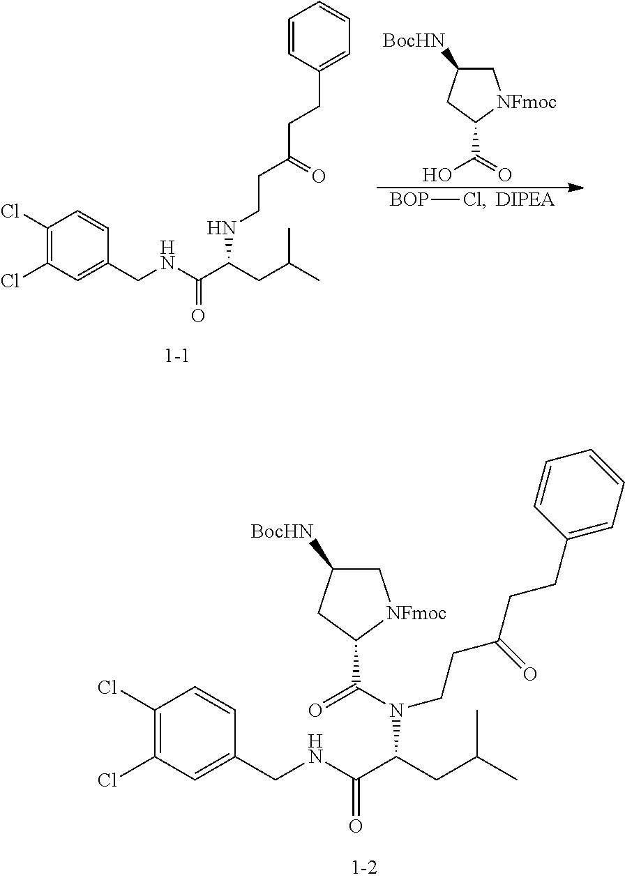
C1(Cl)=C(Cl)C=C(CNC(C(CC(C)C)NCCC(CCC2=CC=CC=C2)=O)=O)C=C1.[BOP]Cl.[DIPEA].C1C([BocHN])CC(C(=O)O)[NFmoc]1.C1(Cl)=C(Cl)C=C(CNC(C(CC(C)C)N(C(C2[NFmoc]CC([BocHN])C2)=O)CCC(CCC2=CC=CC=C2)=O)=O)C=C1
